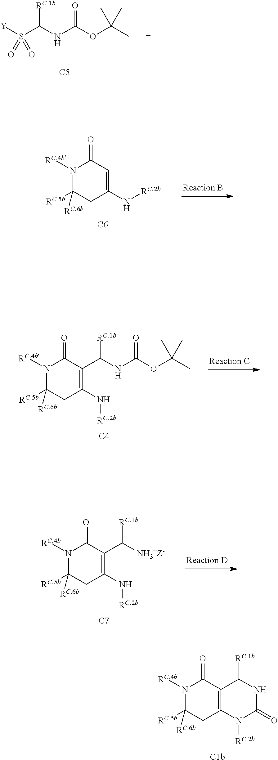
S(C(NC(OC(C)(C)C)=O)[RC.1b])([Y])(=O)=O.[C5].N1([RC.4b])C([RC.5b])([RC.6b])CC(N[RC.2b])=CC1=O.[C6].N1([RC.4b])C([RC.5b])([RC.6b])CC(N[RC.2b])=C(C(NC(OC(C)(C)C)=O)[RC.1b])C1=O.[C4].N1([RC.4b])C([RC.5b])([RC.6b])CC(N[RC.2b])=C(C([NH3+Z-])[RC.1b])C1=O.[C7].N1([RC.4b])C([RC.5b])([RC.6b])CC2=C(C1=O)C([RC.1b])NC(=O)N2[RC.2b].[C1b]
